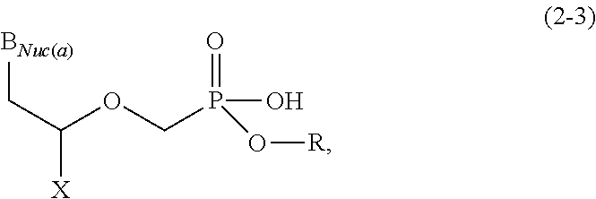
[BNuc(a)]CC([X])OCP(=O)(O[R])O
